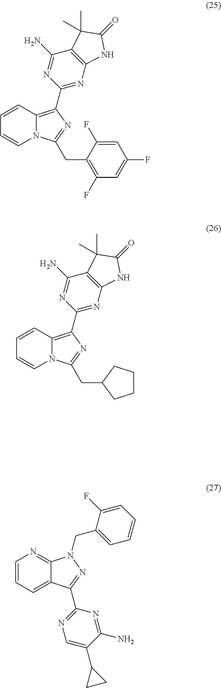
C1=CC2=C(C3=NC4=C(C(N)=N3)C(C)(C)C(=O)N4)N=C(CC3=C(F)C=C(F)C=C3F)N2C=C1.C1=CC2=C(C3=NC4=C(C(N)=N3)C(C)(C)C(=O)N4)N=C(CC3CCCC3)N2C=C1.C1=CC=C2C(=N1)N(CC1=CC=CC=C1F)N=C2C1=NC=C(C2CC2)C(N)=N1
